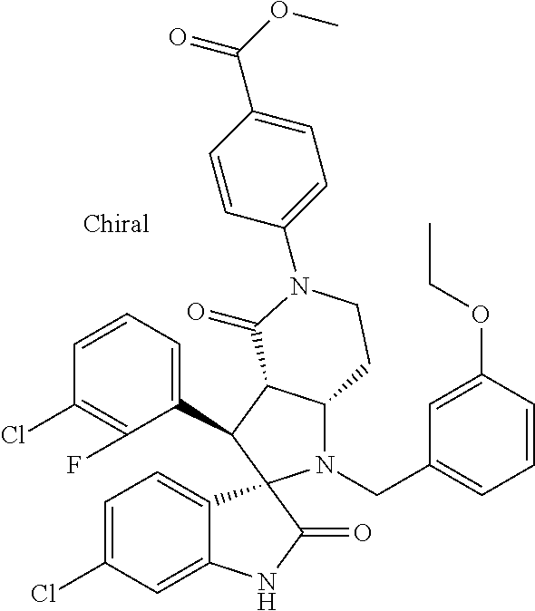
C1(C2C3C(N(CC4=CC=CC(OCC)=C4)C24C2=CC=C(Cl)C=C2NC4=O)CCN(C2=CC=C(C(OC)=O)C=C2)C3=O)=CC=CC(Cl)=C1F
